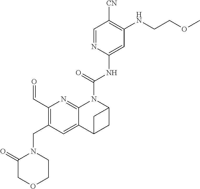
C(NC1=CC(NCCOC)=C([CN])C=N1)(=O)N1C2=NC(C=O)=C(CN3C(=O)COCC3)C=C2C2CC1C2
